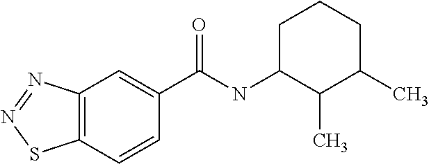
C12=C(C=CC(C(NC3C(C)C(C)CCC3)=O)=C1)SN=N2
